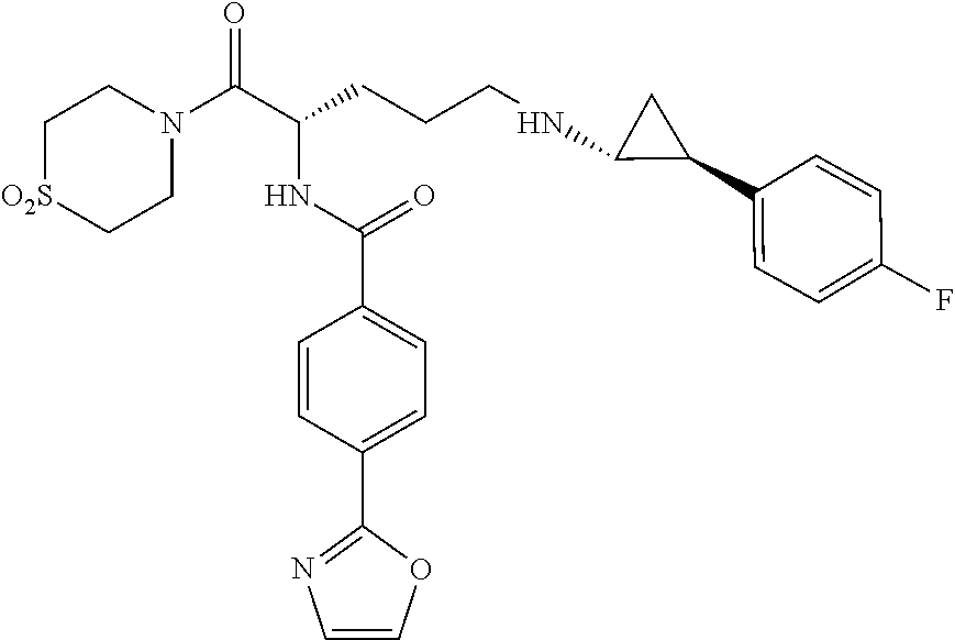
C1[O2S]CCN(C(C(CCCNC2C(C3=CC=C(F)C=C3)C2)NC(C2=CC=C(C3=NC=CO3)C=C2)=O)=O)C1
